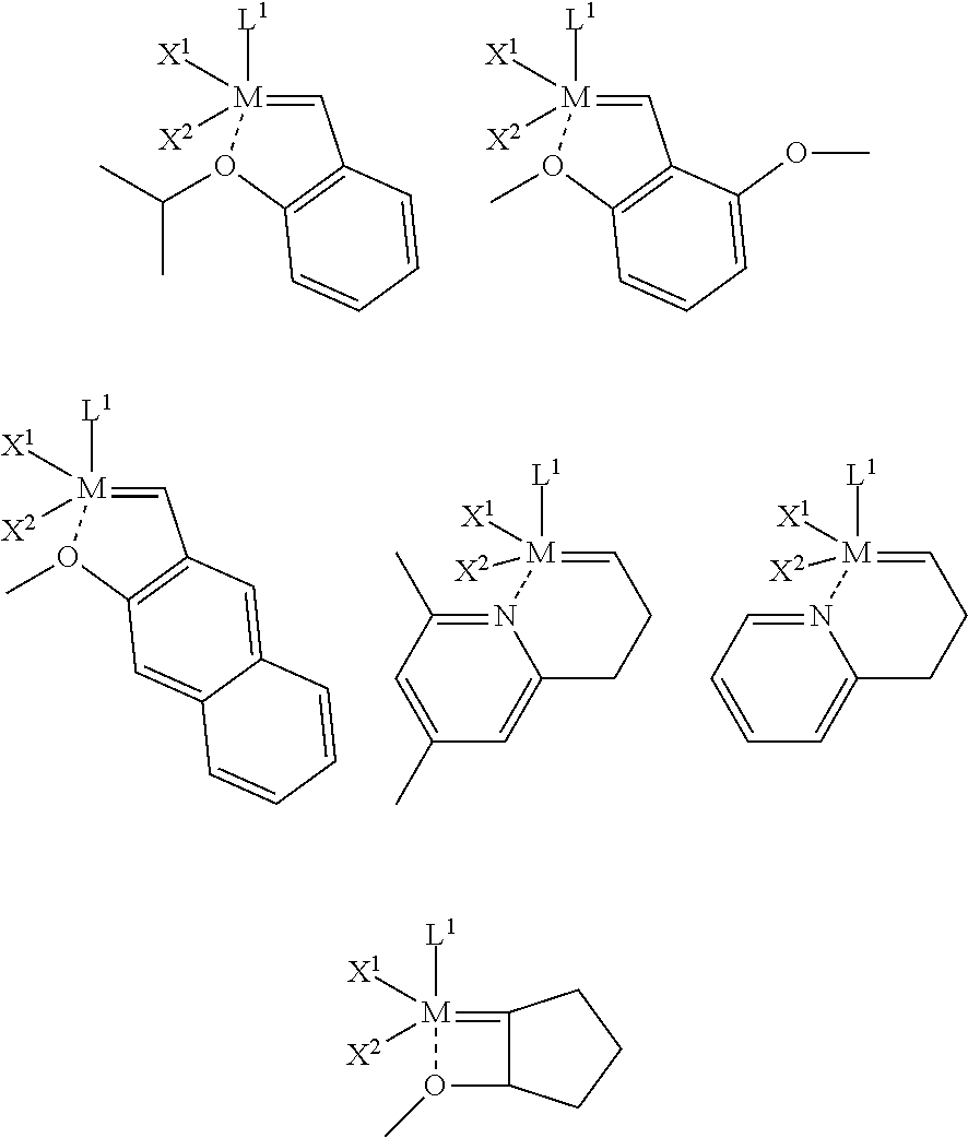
C1=[M]([L1])([X1])([X2])O(C(C)C)C2=C1C=CC=C2.C1=[M]([L1])([X1])([X2])O(C)C2=C1C(OC)=CC=C2.C1=[M]([L1])([X1])([X2])O(C)C2=C1C=C1C(=C2)C=CC=C1.N12=C(C)C=C(C)C=C1CCC=[M]2([L1])([X1])[X2].N12=CC=CC=C1CCC=[M]2([L1])([X1])[X2].[M]1([L1])([X1])([X2])=C2C(O1C)CCC2
